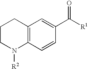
C1CN([R2])C2=C(C1)C=C(C([R1])=O)C=C2
